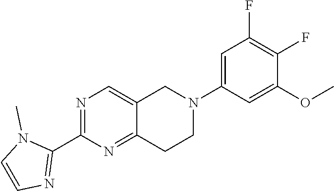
N1=C(C2=NC=CN2C)N=C2C(=C1)CN(C1=CC(F)=C(F)C(OC)=C1)CC2
